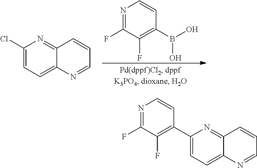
C1(Cl)=CC=C2C(=N1)C=CC=N2.N1=C(F)C(F)=C(B(O)O)C=C1.C1(C2=C(F)C(F)=NC=C2)=CC=C2C(=N1)C=CC=N2
